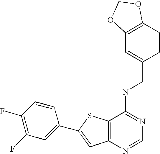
C12=C(N=CN=C1NCC1=CC3=C(C=C1)OCO3)C=C(C1=CC(F)=C(F)C=C1)S2
